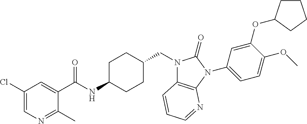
C1(Cl)=CN=C(C)C(C(NC2CCC(CN3C4=C(N(C5=CC=C(OC)C(OC6CCCC6)=C5)C3=O)N=CC=C4)CC2)=O)=C1
